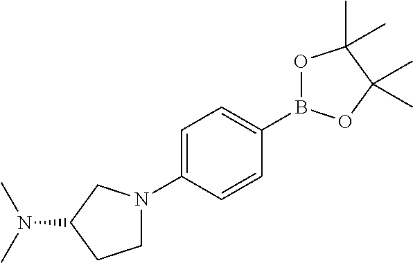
B1(C2=CC=C(N3CCC(N(C)C)C3)C=C2)OC(C)(C)C(C)(C)O1
